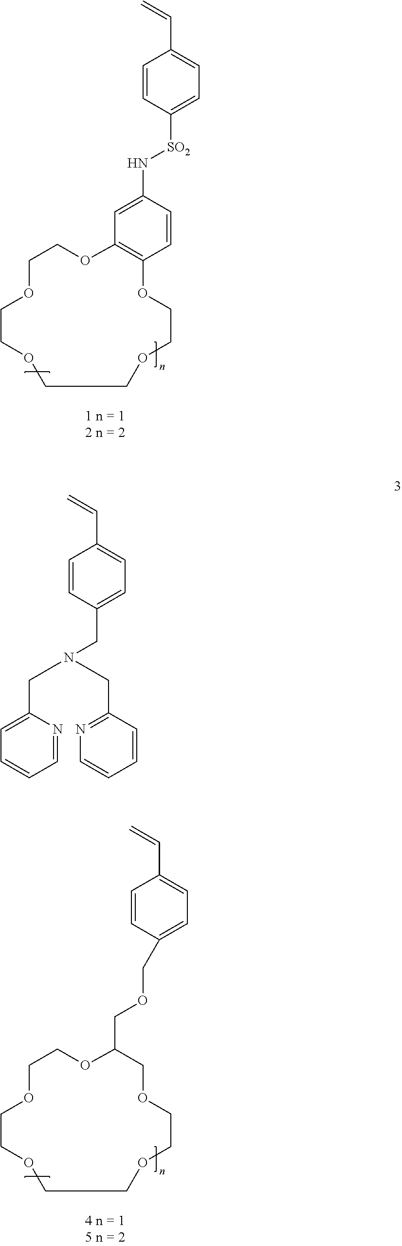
C1=CC(N[SO2]C2=CC=C(C=C)C=C2)=CC2=C1OCCOCCOCCOCCO2.C1OCCOCCOCCOCCOC1COCC1=CC=C(C=C)C=C1.C(C1=CC=C(C=C)C=C1)N(CC1=NC=CC=C1)CC1=CC=CC=N1
